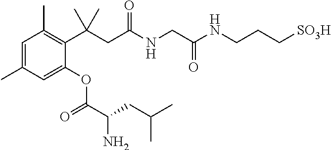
C1(C(CC(NCC(NCCC[SO3H])=O)=O)(C)C)=C(C)C=C(C)C=C1OC(=O)C(CC(C)C)N
